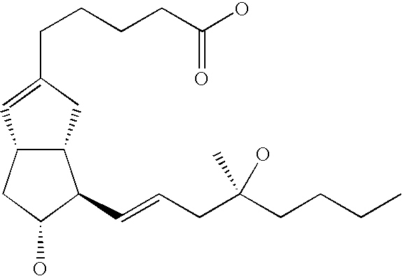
C12C(CC(CCCCC(O)=O)=C1)C(C=CCC(CCCC)(O)C)C(O)C2
